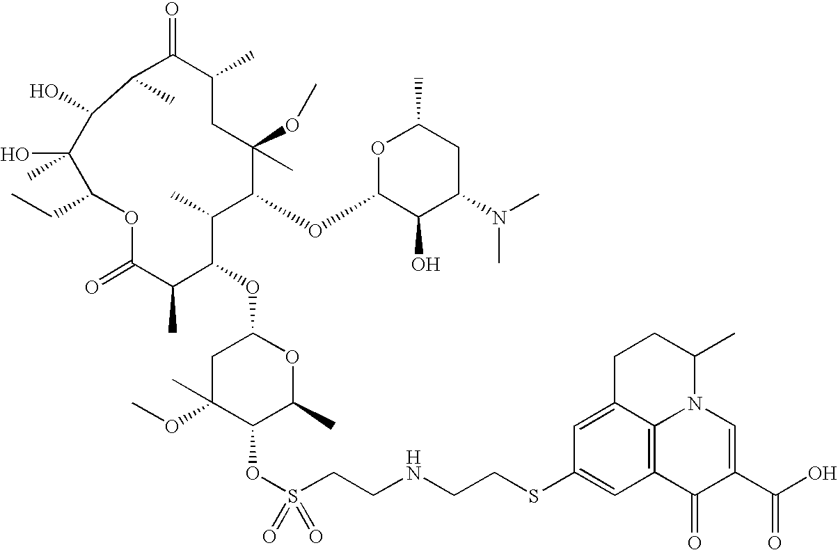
O1C(=O)C(C)C(OC2CC(OC)(C)C(OS(CCNCCSC3=CC4=C5C(=C3)CCC(C)N5C=C(C(O)=O)C4=O)(=O)=O)C(C)O2)C(C)C(OC2C(O)C(N(C)C)CC(C)O2)C(C)(OC)CC(C)C(=O)C(C)C(O)C(O)(C)C1CC
